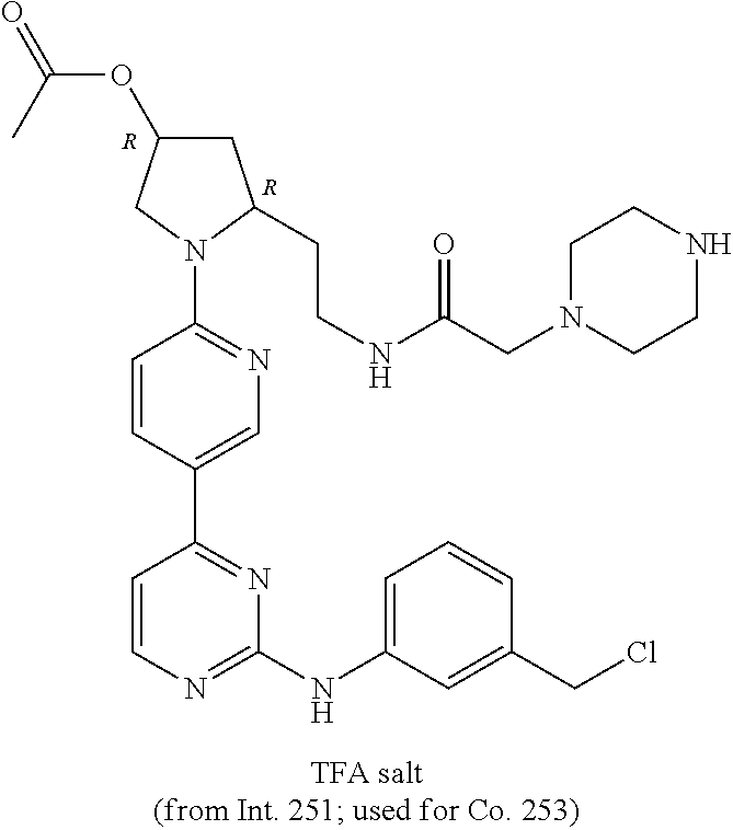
C1C(OC(=O)C)CN(C2=NC=C(C3=NC(NC4=CC=CC(CCl)=C4)=NC=C3)C=C2)C1CCNC(CN1CCNCC1)=O.[R].[R]
